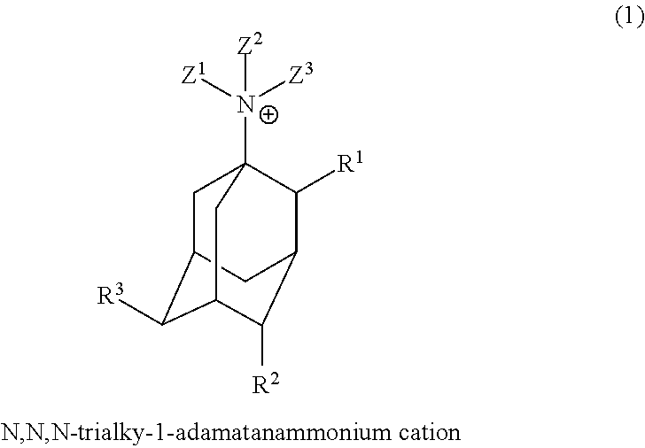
C1C2C([R3])C3C([R2])C(C([R1])C1([N+]([Z1])([Z3])[Z2])C3)C2
